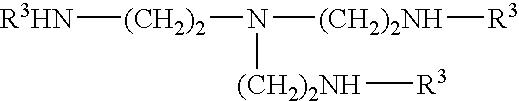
[R3HN][(CH2)2]N([(CH2)2NH][R3])[(CH2)2NH][R3]
